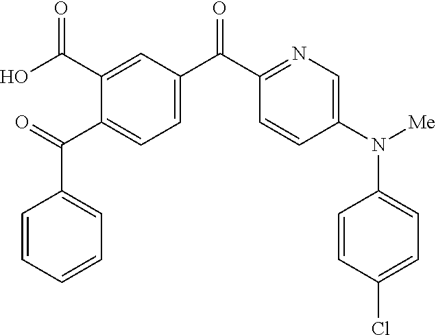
C1=CC(N([Me])C2=CC=C(Cl)C=C2)=CN=C1C(=O)C1=CC=C(C(C2=CC=CC=C2)=O)C(C(O)=O)=C1
